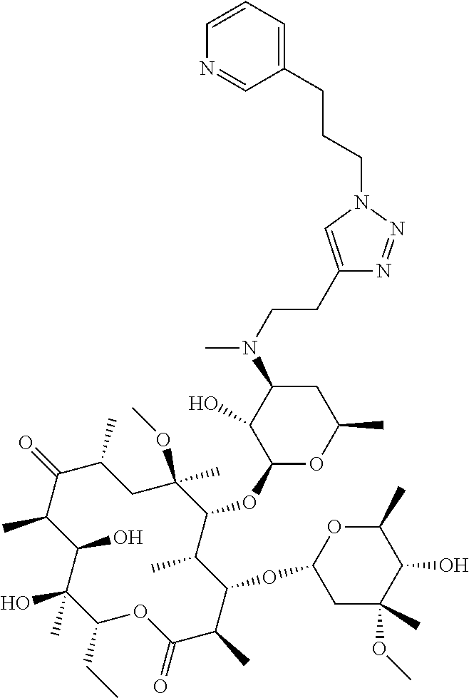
C1(CC)C(C)(O)C(O)C(C)C(=O)C(C)CC(OC)(C)C(OC2OC(C)CC(N(C)CCC3=CN(CCCC4=CC=CN=C4)N=N3)C2O)C(C)C(OC2CC(C)(OC)C(O)C(C)O2)C(C)C(=O)O1
